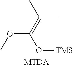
C(=C(O[TMS])OC)(C)C.[MTDA]
